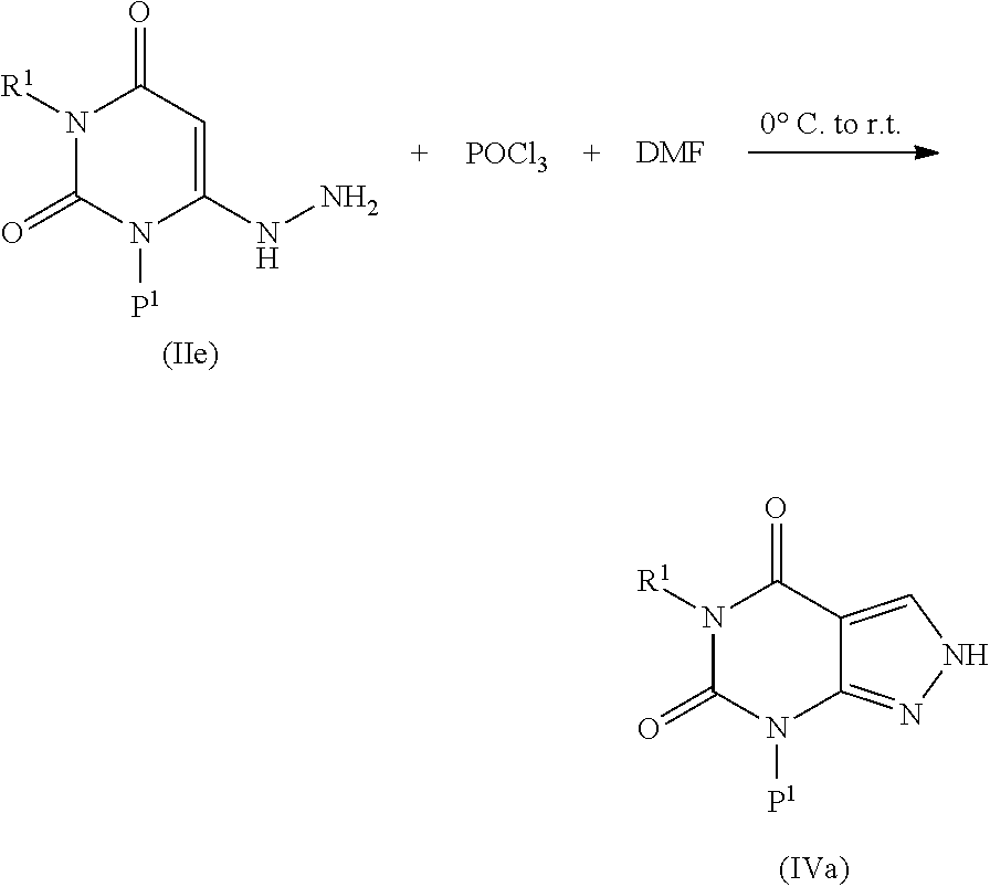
N1([R1])C(=O)N([P1])C(NN)=CC1=O.[POCl3].[DMF].N1([R1])C(=O)N([P1])C2=NNC=C2C1=O
